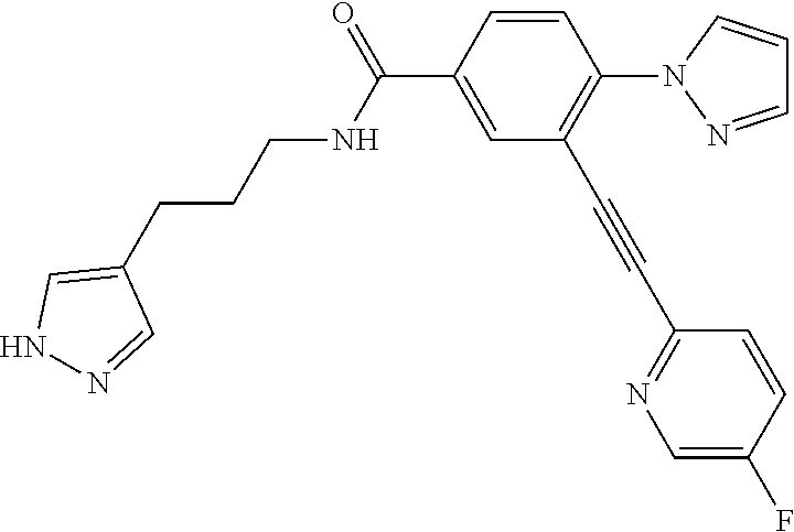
C1=CC(C(=O)NCCCC2=CNN=C2)=CC(C#CC2=NC=C(F)C=C2)=C1N1N=CC=C1
